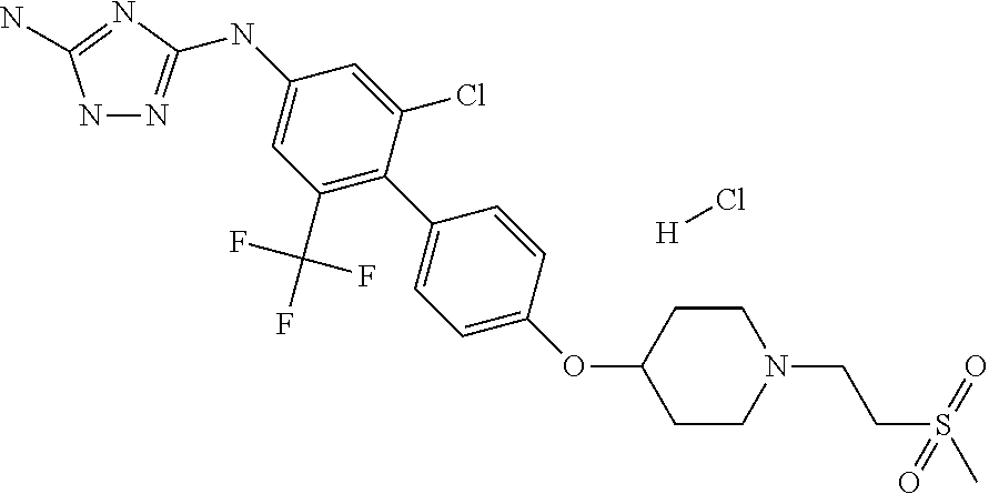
[H]Cl.N1N=C(NC2=CC(C(F)(F)F)=C(C3=CC=C(OC4CCN(CCS(C)(=O)=O)CC4)C=C3)C(Cl)=C2)N=C1N
